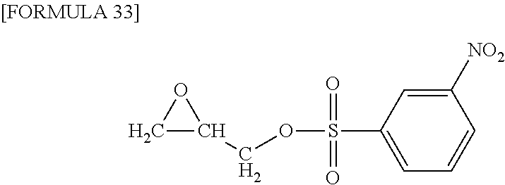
C1C(COS(C2=CC=CC([NO2])=C2)(=O)=O)O1
